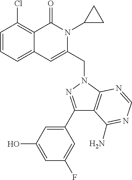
C1=CC=C2C(=C1Cl)C(=O)N(C1CC1)C(CN1C3=C(C(C4=CC(O)=CC(F)=C4)=N1)C(N)=NC=N3)=C2
